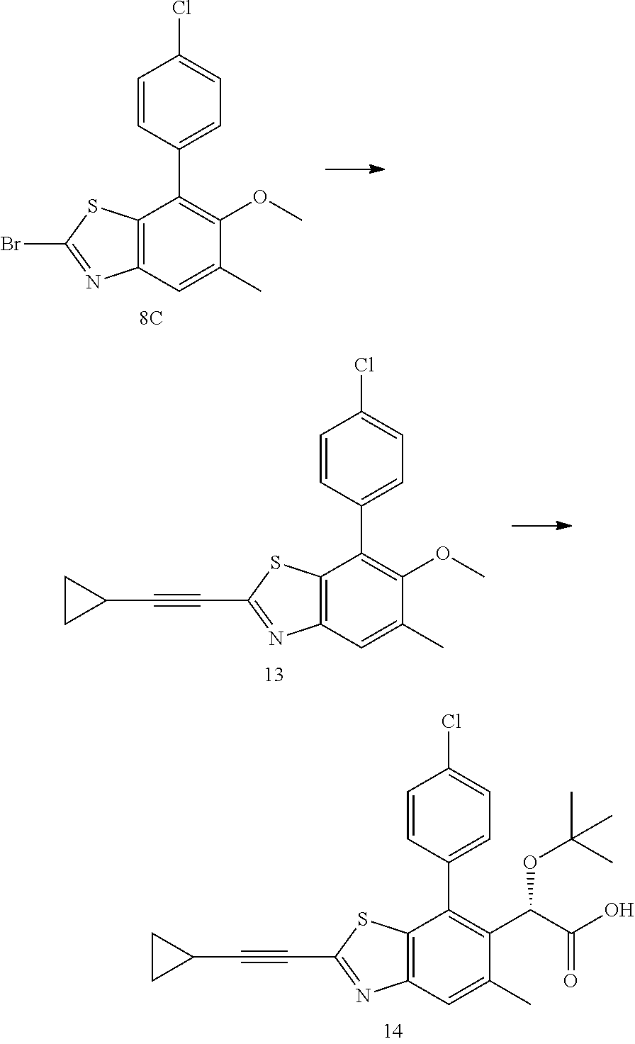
C12=C(C=C(C)C(OC)=C1C1=CC=C(Cl)C=C1)N=C(Br)S2.C12=C(C=C(C)C(C(C(O)=O)OC(C)(C)C)=C1C1=CC=C(Cl)C=C1)N=C(C#CC1CC1)S2.C12=C(C=C(C)C(OC)=C1C1=CC=C(Cl)C=C1)N=C(C#CC1CC1)S2
